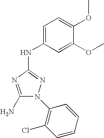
C1(N)=NC(NC2=CC=C(OC)C(OC)=C2)=NN1C1=C(Cl)C=CC=C1
